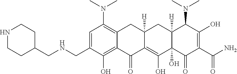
C1=C(CNCC2CCNCC2)C(O)=C2C(=C1N(C)C)CC1([H])C(=C(O)C3(O)C([H])(C1)C(N(C)C)C(O)=C(C(N)=O)C3=O)C2=O
